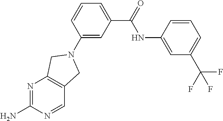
N1=C(N)N=CC2=C1CN(C1=CC(C(=O)NC3=CC(C(F)(F)F)=CC=C3)=CC=C1)C2
